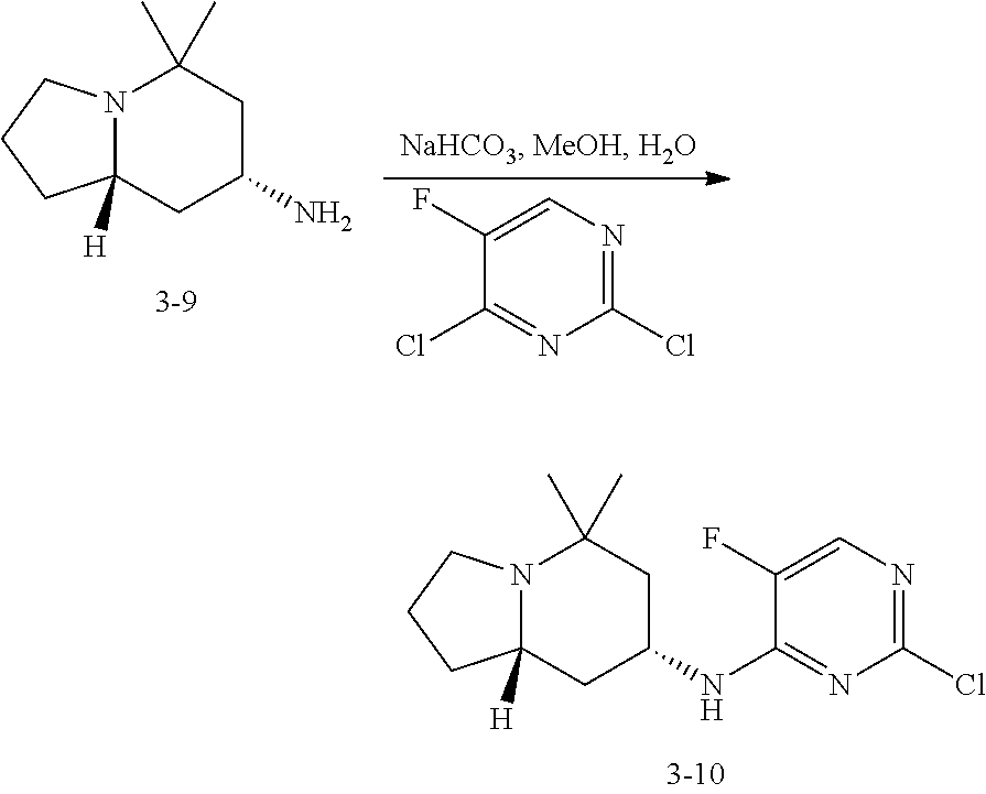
N12C([H])(CC(NC3=NC(Cl)=NC=C3F)CC1(C)C)CCC2.N12C([H])(CC(N)CC1(C)C)CCC2.C1(F)=CN=C(Cl)N=C1Cl
